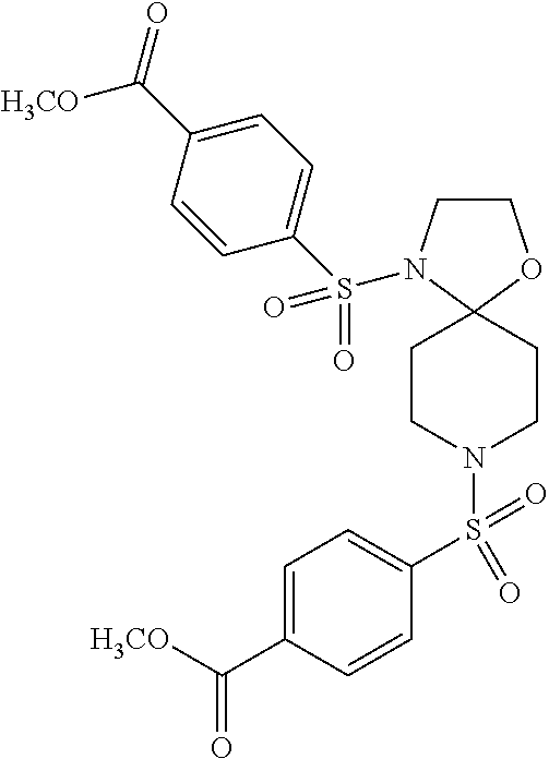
C1CN(S(C2=CC=C(C(=O)[H3CO])C=C2)(=O)=O)C2(O1)CCN(S(C1=CC=C(C([H3CO])=O)C=C1)(=O)=O)CC2
